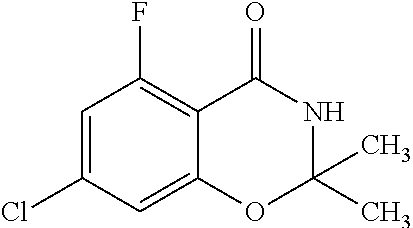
C1=C(Cl)C=C2C(=C1F)C(=O)NC(C)(C)O2
